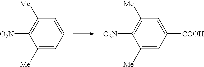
C1([Me])=CC=CC([Me])=C1[O2N].C1([Me])=CC([COOH])=CC([Me])=C1[O2N]
